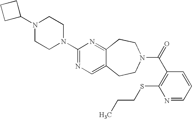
C1(N2CCN(C3=NC=C4C(=N3)CCN(C(=O)C3=C(SCCC)N=CC=C3)CC4)CC2)CCC1
